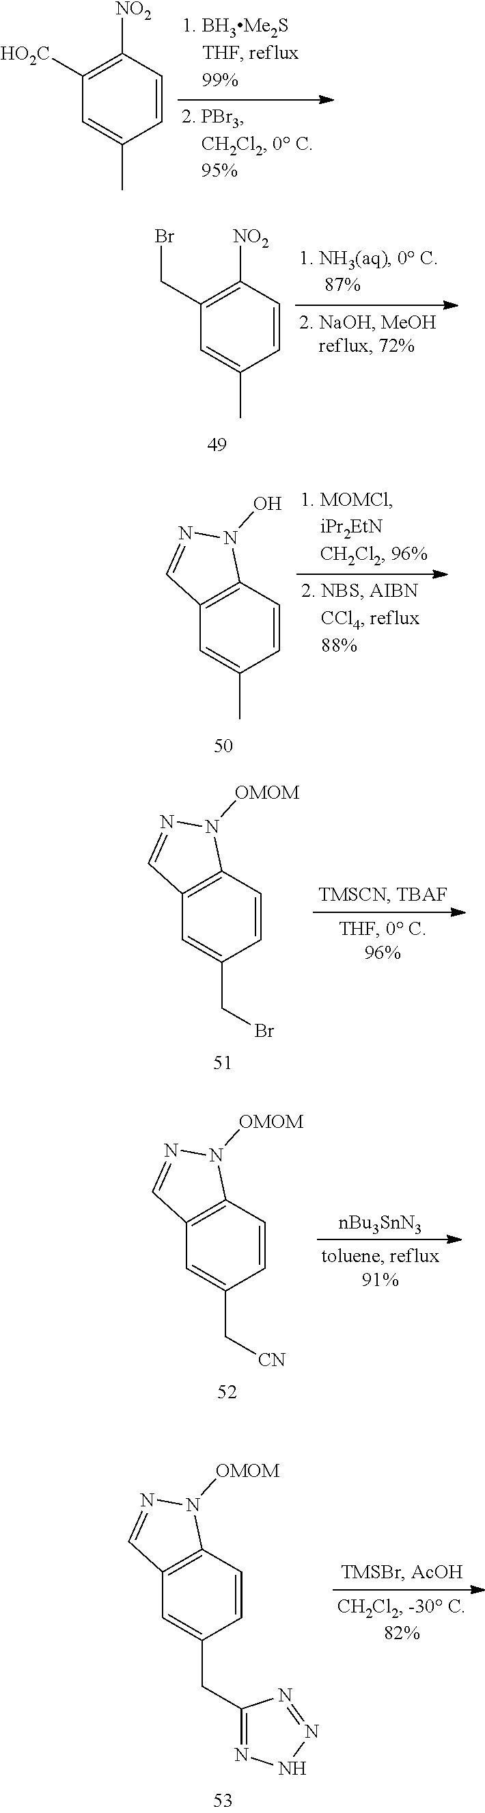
C1([HO2C])=C([NO2])C=CC(C)=C1.C1(CBr)=C([NO2])C=CC(C)=C1.C12=C(C=CC(C)=C1)N(O)N=C2.C12=C(C=CC(CBr)=C1)N([OMOM])N=C2.C12=C(C=CC(C[CN])=C1)N([OMOM])N=C2.[nBu3SnN3].C12=C(C=CC(CC3=NNN=N3)=C1)N([OMOM])N=C2
